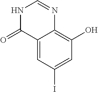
C12=CC(I)=CC(O)=C1N=CNC2=O
